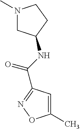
N1(C)CC(NC(=O)C2=NOC(C)=C2)CC1
